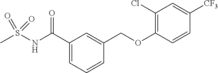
C1(C(NS(C)(=O)=O)=O)=CC=CC(COC2=C(Cl)C=C([CF3])C=C2)=C1
